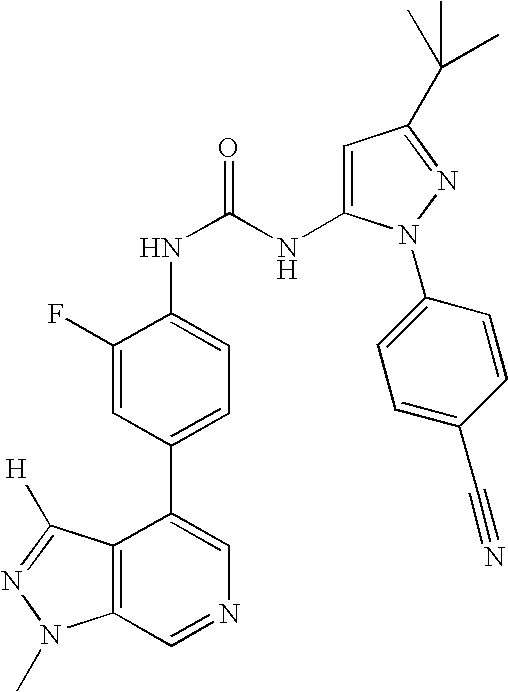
C12=C(C=NC=C1C1=CC=C(NC(NC3=CC(C(C)(C)C)=NN3C3=CC=C(C#N)C=C3)=O)C(F)=C1)N(C)N=C2[H]
